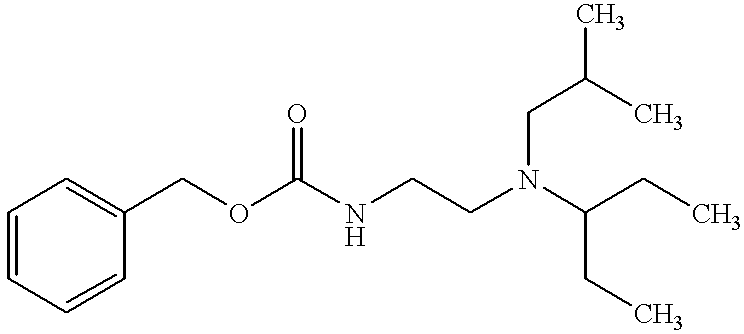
O(C(NCCN(C(CC)CC)CC(C)C)=O)CC1=CC=CC=C1
